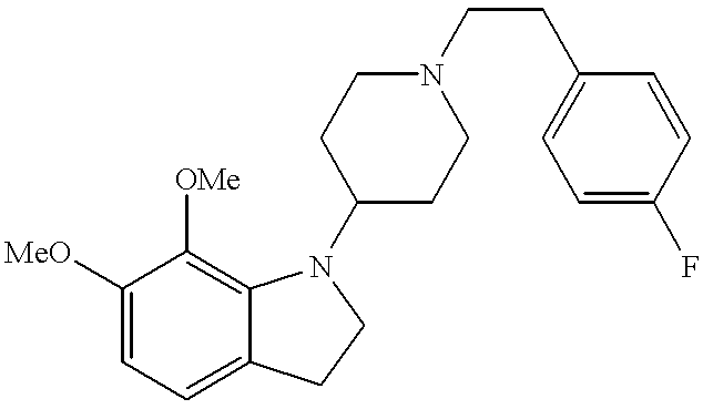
C1([MeO])=CC=C2C(=C1[OMe])N(C1CCN(CCC3=CC=C(F)C=C3)CC1)CC2
